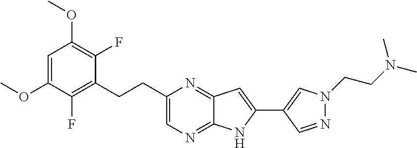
C1=C(OC)C(F)=C(CCC2=CN=C3C(=N2)C=C(C2=CN(CCN(C)C)N=C2)N3)C(F)=C1OC
